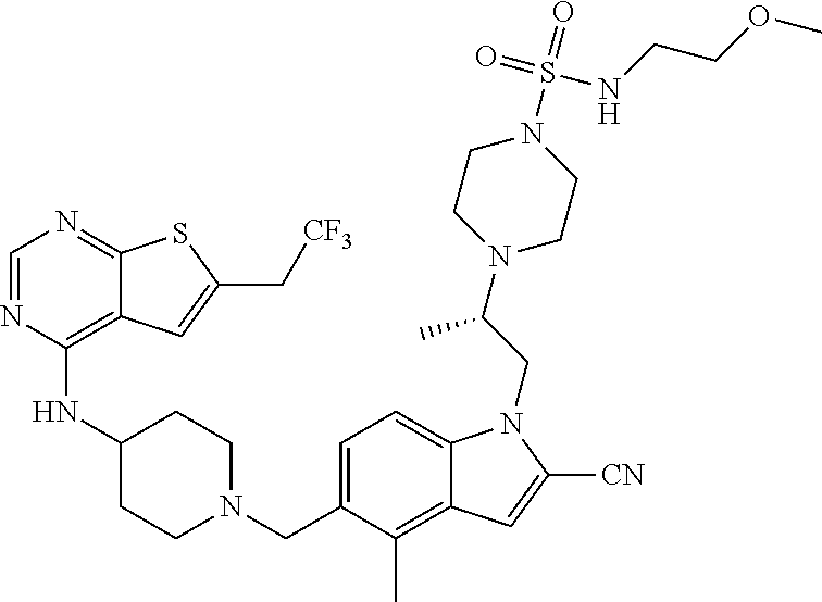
C1=NC(NC2CCN(CC3=CC=C4C(=C3C)C=C([CN])N4CC(N3CCN(S(=O)(=O)NCCOC)CC3)C)CC2)=C2C(=N1)SC(C[CF3])=C2
